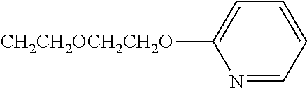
N1=CC=CC=C1[CH2CH2OCH2CH2O]
